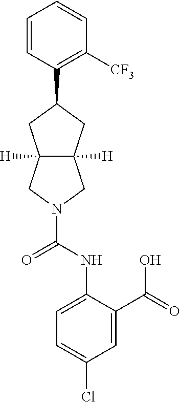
C1=CC(C2CC3([H])C([H])(CN(C(=O)NC4=CC=C(Cl)C=C4C(=O)O)C3)C2)=C([CF3])C=C1
